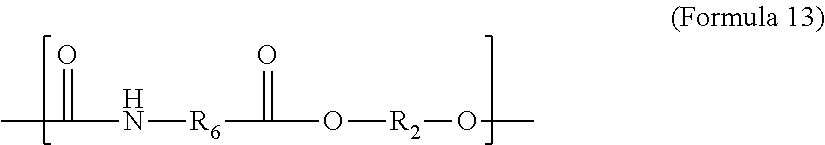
CC(=O)N[R6]C(=O)O[R2]OC
